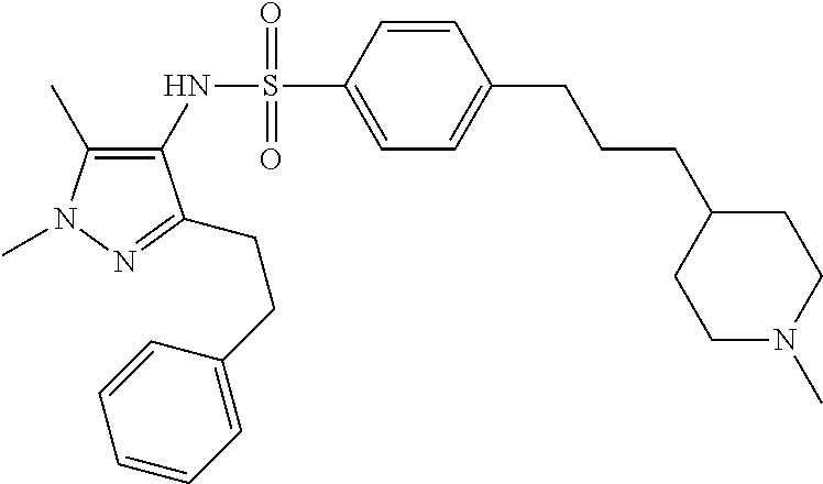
C1(C)=C(NS(C2=CC=C(CCCC3CCN(C)CC3)C=C2)(=O)=O)C(CCC2=CC=CC=C2)=NN1C
